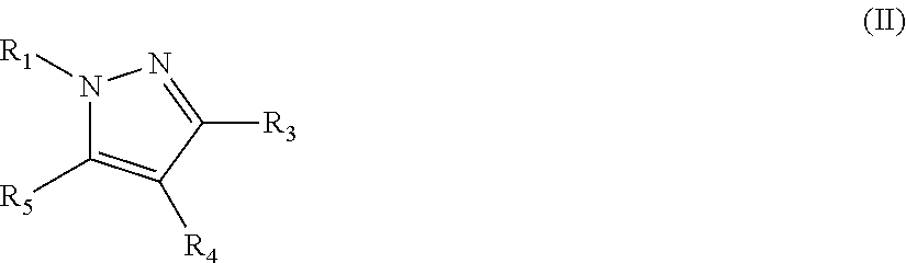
N1([R1])C([R5])=C([R4])C([R3])=N1
